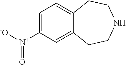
C1=C2CCNCCC2=CC=C1[N+](=O)[-O]
